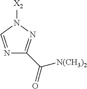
N1=CN([X2])N=C1C(=O)[N(CH3)2]
